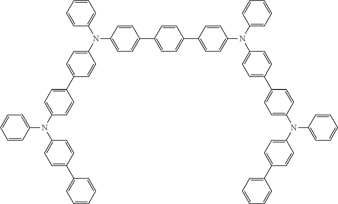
C1=C(N(C2=CC=C(C3=CC=C(N(C4=CC=C(C5=CC=CC=C5)C=C4)C4=CC=CC=C4)C=C3)C=C2)C2=CC=CC=C2)C=CC(C2=CC=C(C3=CC=C(N(C4=CC=CC=C4)C4=CC=C(C5=CC=C(N(C6=CC=C(C7=CC=CC=C7)C=C6)C6=CC=CC=C6)C=C5)C=C4)C=C3)C=C2)=C1
